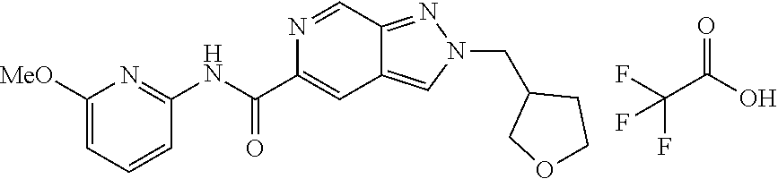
C1([MeO])=CC=CC(NC(C2=CC3=CN(CC4COCC4)N=C3C=N2)=O)=N1.C(C(O)=O)(F)(F)F
